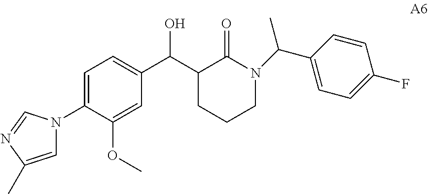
C1=C(N2C=C(C)N=C2)C(OC)=CC(C(C2CCCN(C(C3=CC=C(F)C=C3)C)C2=O)O)=C1
